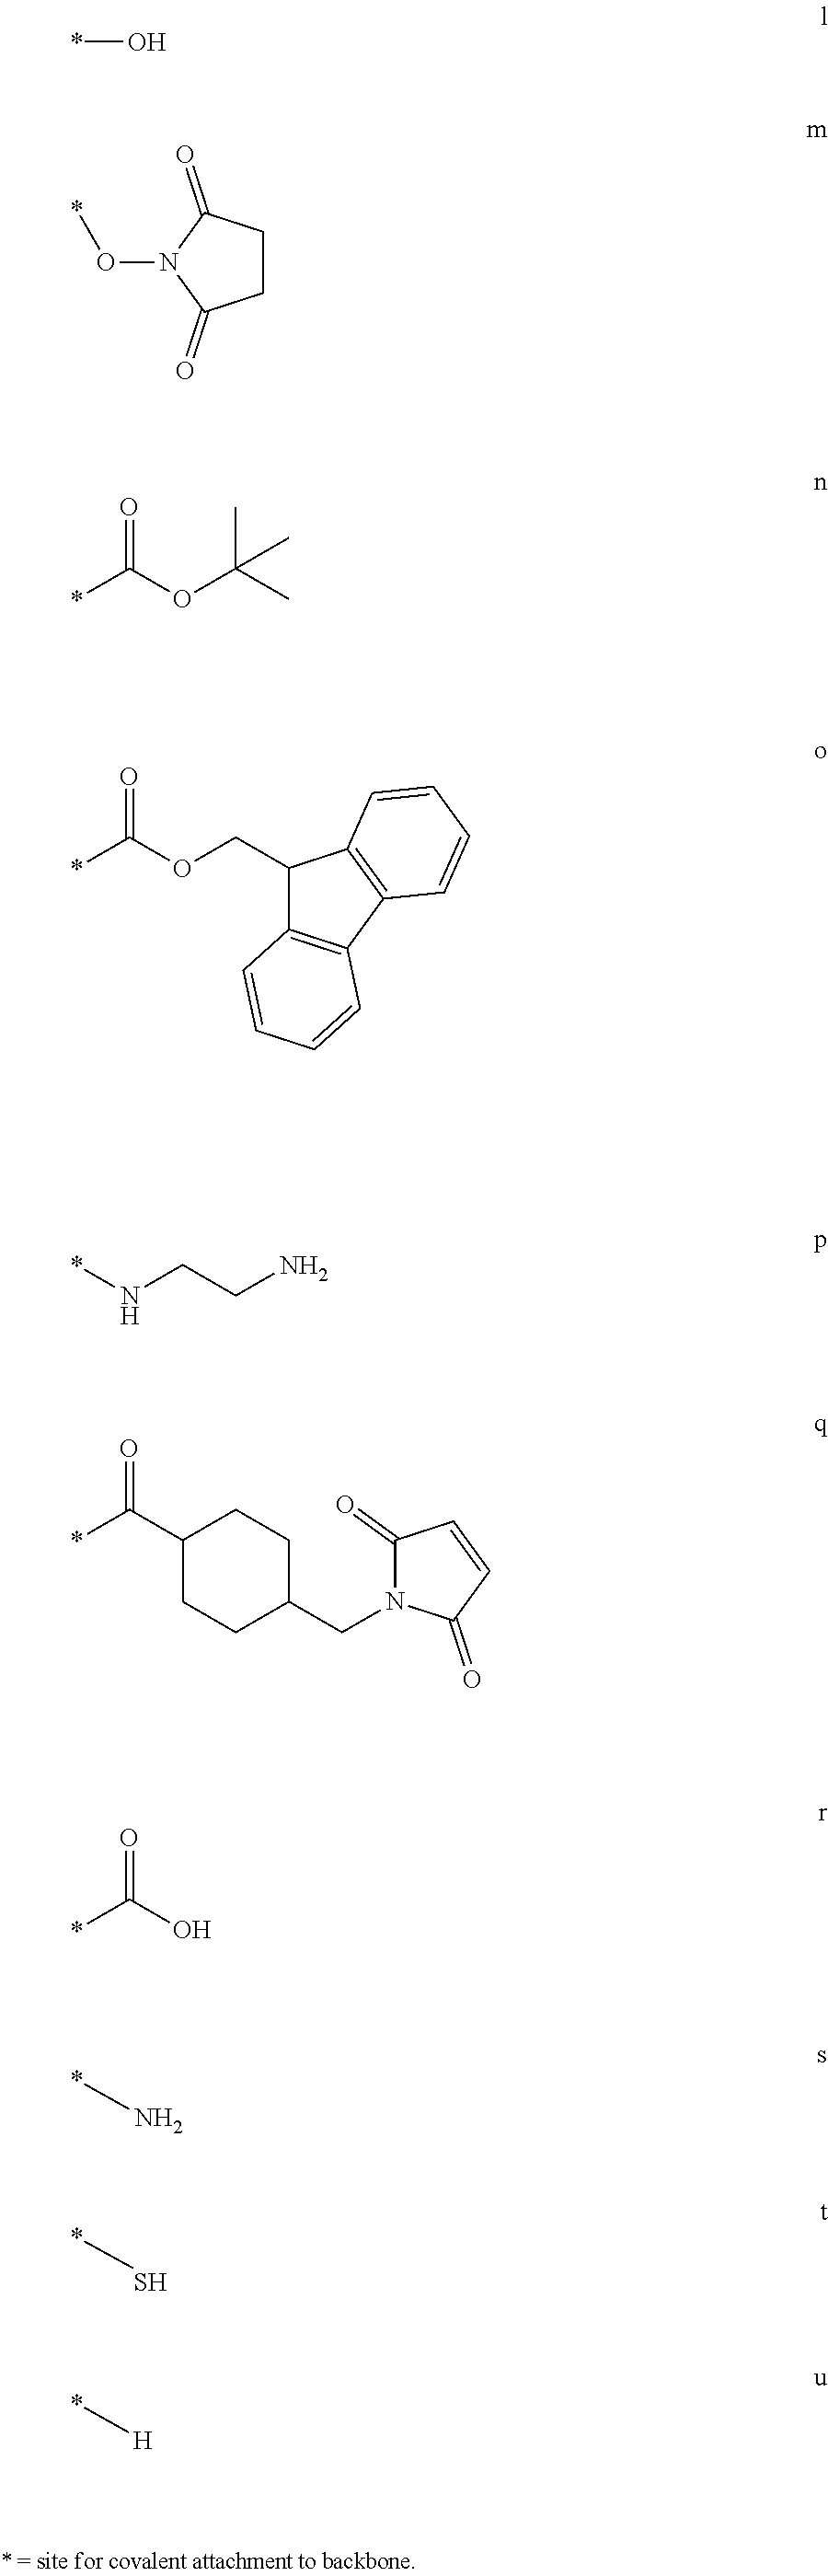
*O.C1CC(=O)N(O*)C1=O.*C(OC(C)(C)C)=O.*C(OCC1C2=C(C3=C1C=CC=C3)C=CC=C2)=O.*NCCN.C1(C(*)=O)CCC(CN2C(=O)C=CC2=O)CC1.O=C(O)*.*N.*S.*[H]
